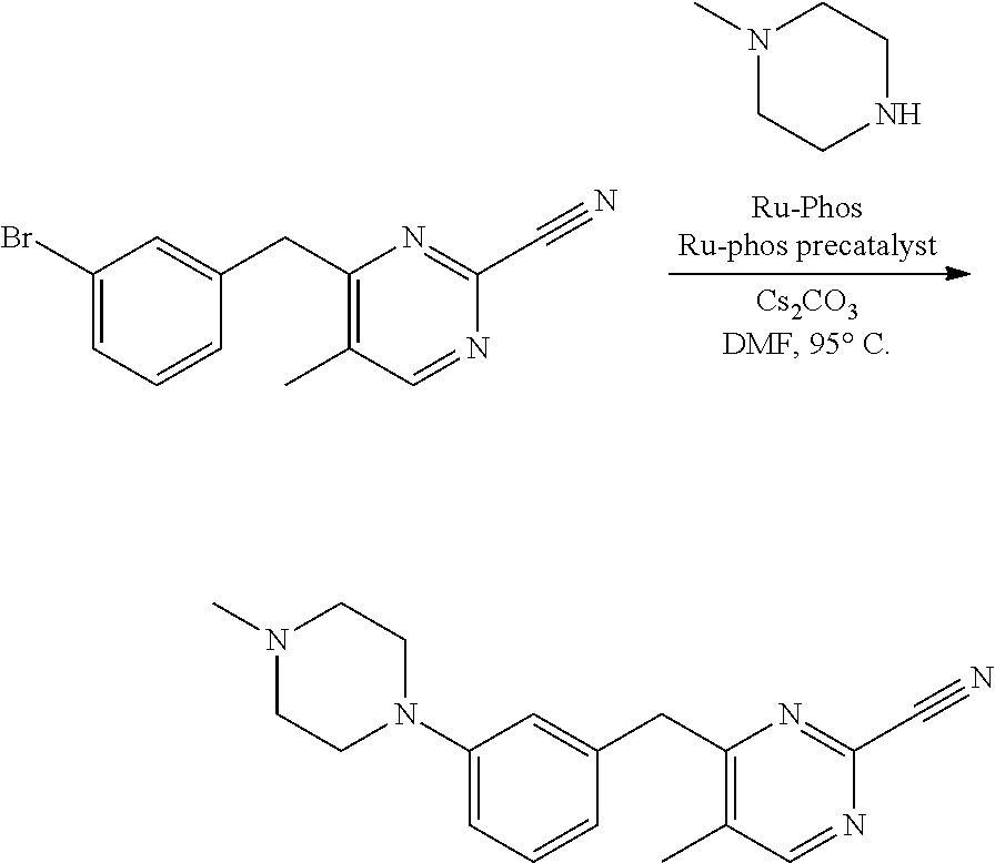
N1(C)CCNCC1.C1(Br)=CC=CC(CC2=C(C)C=NC(C#N)=N2)=C1.C1(N2CCN(C)CC2)=CC=CC(CC2=C(C)C=NC(C#N)=N2)=C1
